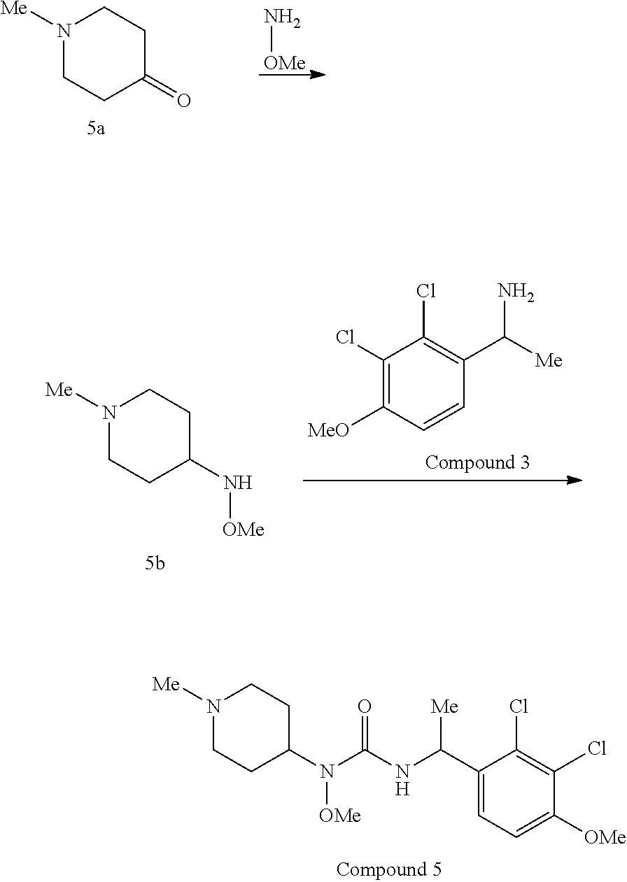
N1([Me])CCC(=O)CC1.N[OMe].N1([Me])CCC(N[OMe])CC1.C1(Cl)=C([MeO])C=CC(C([Me])N)=C1Cl.N1([Me])CCC(N([OMe])C(NC(C2=CC=C([OMe])C(Cl)=C2Cl)[Me])=O)CC1
